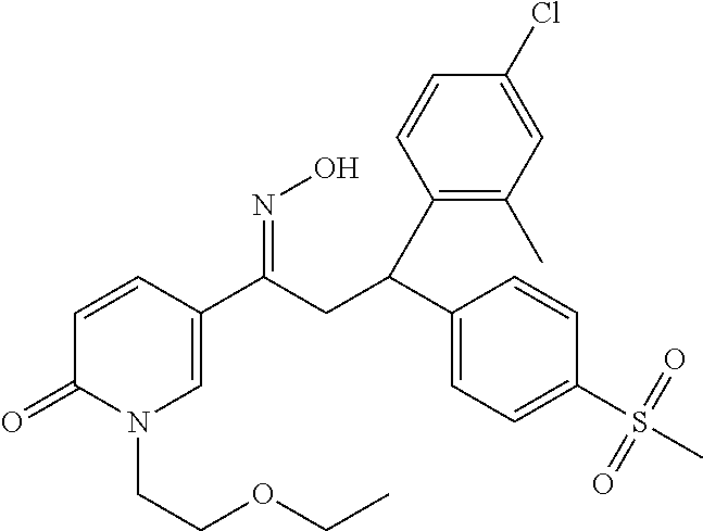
C1=CC(C(CC(C2=CC=C(S(=O)(C)=O)C=C2)C2=C(C)C=C(Cl)C=C2)=NO)=CN(CCOCC)C1=O
